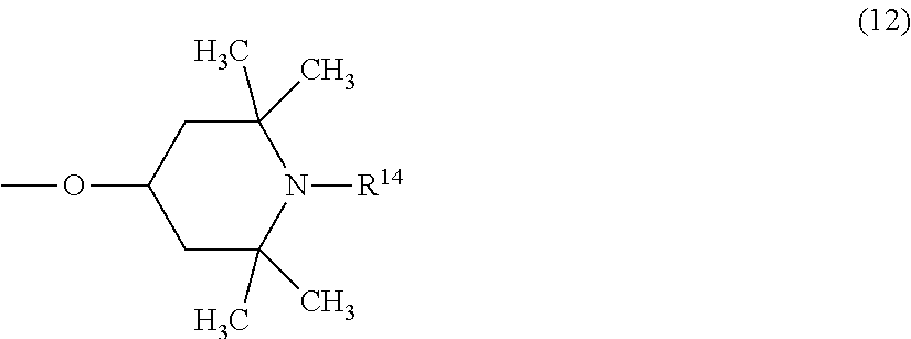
C1C(OC)CC(C)(C)N([R14])C1(C)C
